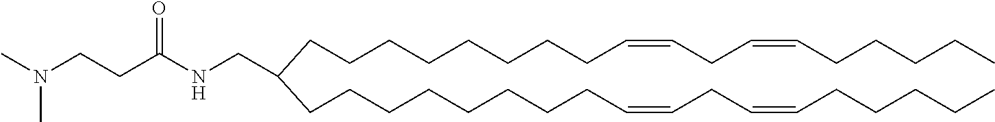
C(C(CNC(CCN(C)C)=O)CCCCCCCCC=CCC=CCCCCC)CCCCCCCC=CCC=CCCCCC
